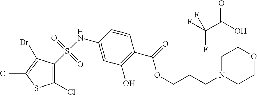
S(NC1=CC(O)=C(C(=O)OCCCN2CCOCC2)C=C1)(=O)(=O)C1=C(Cl)SC(Cl)=C1Br.FC(C(O)=O)(F)F
